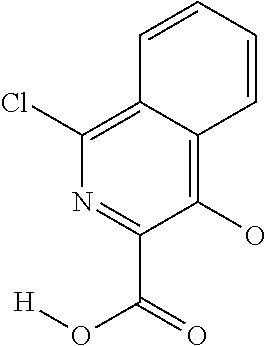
C1(Cl)=C2C(=C(O)C(C(O[H])=O)=N1)C=CC=C2
